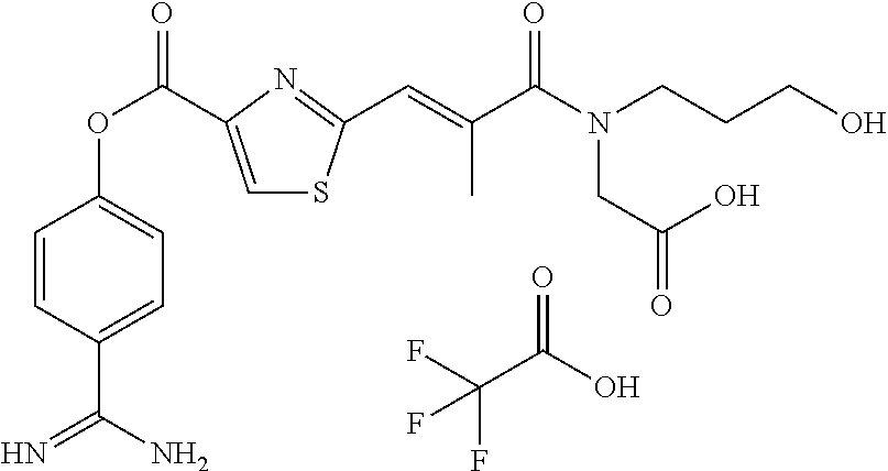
C1=C(C(OC2=CC=C(C(N)=N)C=C2)=O)N=C(C=C(C(N(CCCO)CC(O)=O)=O)C)S1.FC(C(O)=O)(F)F
